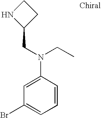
C1(Br)=CC=CC(N(CC2CCN2)CC)=C1
